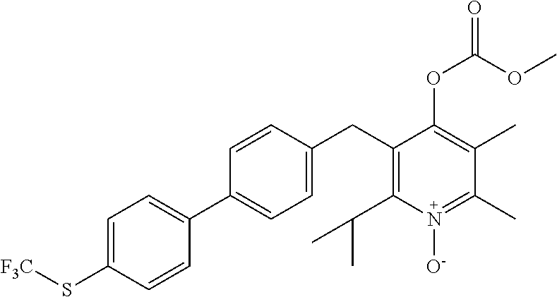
C1(CC2=C(C(C)C)N([O-])=C(C)C(C)=C2OC(OC)=O)=CC=C(C2=CC=C(S[F3C])C=C2)C=C1
